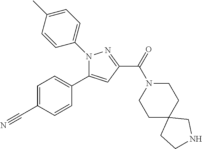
N1(C2=CC=C(C)C=C2)C(C2=CC=C(C#N)C=C2)=CC(C(N2CCC3(CC2)CCNC3)=O)=N1
